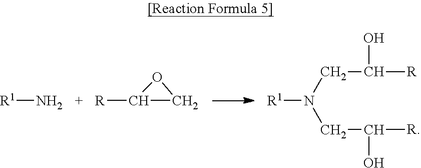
[R1]N.[R]C1CO1.[R1]N(CC(O)[R])CC(O)[R]
